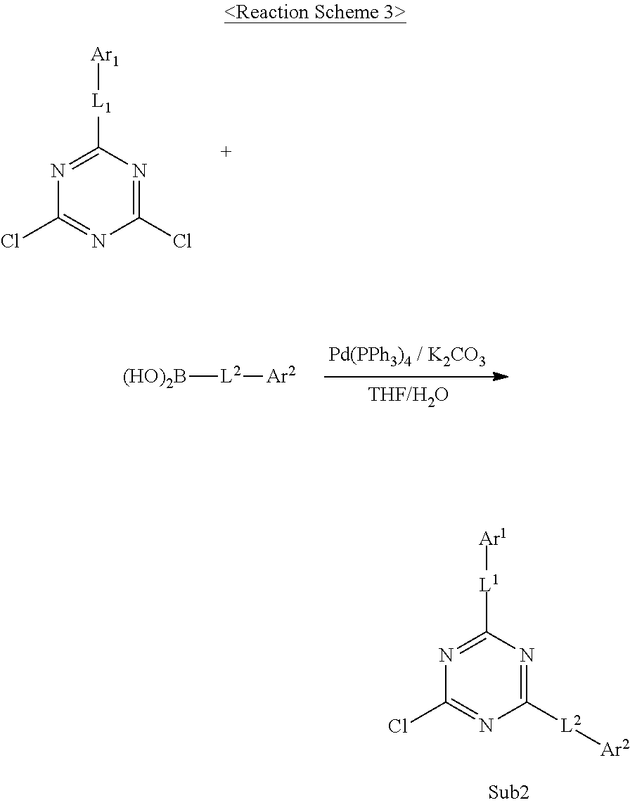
N1=C([L1][Ar1])N=C(Cl)N=C1Cl.[(HO)2B][L2][Ar2].N1=C([L1][Ar1])N=C([L2][Ar2])N=C1Cl
